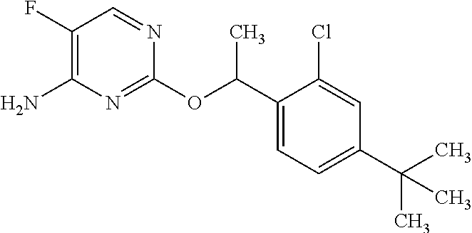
C1(F)=C(N)N=C(OC(C2=CC=C(C(C)(C)C)C=C2Cl)C)N=C1
